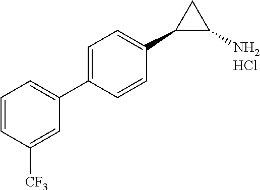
C1=CC([CF3])=CC(C2=CC=C(C3C(N)C3)C=C2)=C1.Cl
